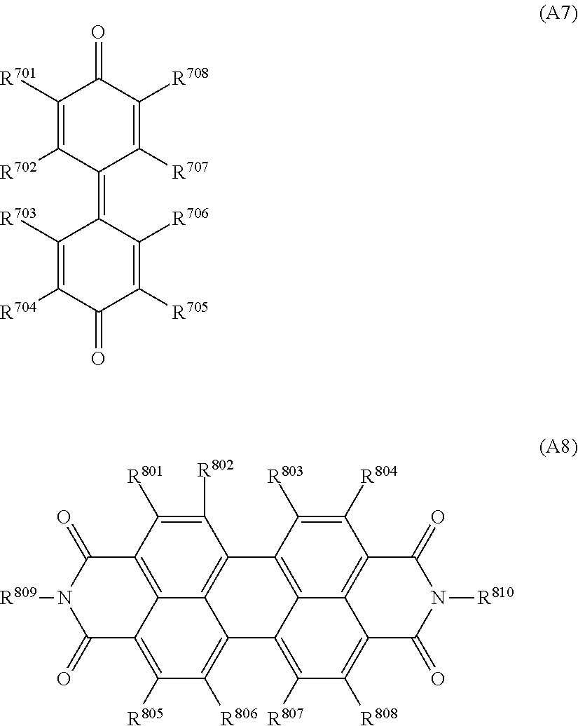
C1([R701])=C([R702])C(=C2C([R703])=C([R704])C(=O)C([R705])=C2[R706])C([R707])=C([R708])C1=O.C1([R802])=C([R801])C2=C3C4=C1C1=C5C(=C([R807])C([R808])=C6C5=C(C([R804])=C1[R803])C(=O)N([R810])C6=O)C4=C([R806])C([R805])=C3C(=O)N([R809])C2=O
